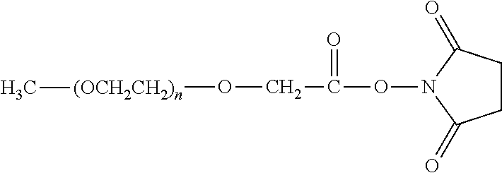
O([(OCH2CH2)n]C)CC(ON1C(=O)CCC1=O)=O
